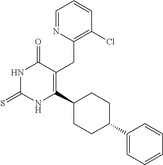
C1=NC(CC2=C(C3CCC(C4=CC=CC=C4)CC3)NC(=S)NC2=O)=C(Cl)C=C1
